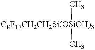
[C8F17CH2CH2Si(OSiOH)3](C)C
